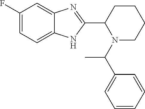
C1(F)=CC=C2C(=C1)N=C(C1N(C(C3=CC=CC=C3)C)CCCC1)N2
